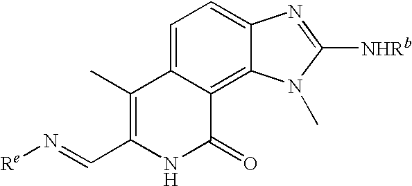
C1=C2C(=C3C(=C1)N=C([NHRb])N3C)C(=O)NC(C=N[Re])=C2C
